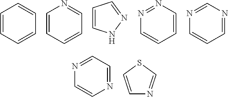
C1=CC=CC=C1.C1=CC=CC=N1.C1=CNN=C1.C1=CC=CN=N1.N1=CC=CN=C1.C1=NC=CN=C1.C1=CSC=N1
